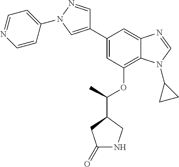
C1(C2=CN(C3=CC=NC=C3)N=C2)=CC(OC(C2CC(=O)NC2)C)=C2C(=C1)N=CN2C1CC1
